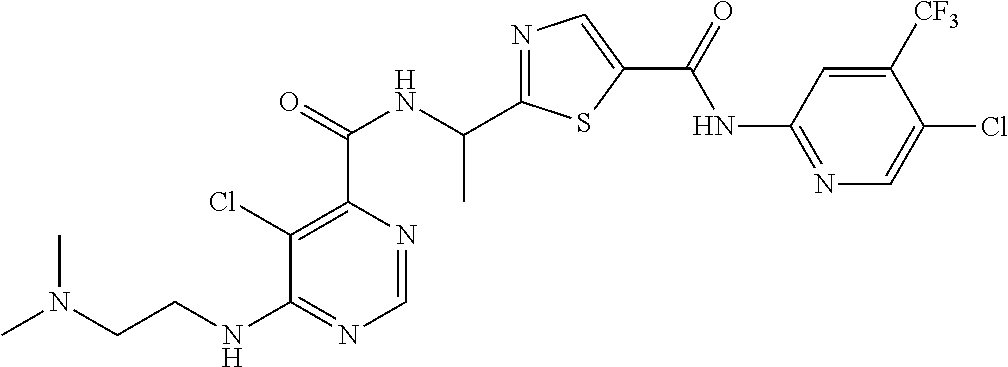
N1=C(C(NC(C2=C(Cl)C(NCCN(C)C)=NC=N2)=O)C)SC(C(=O)NC2=NC=C(Cl)C([CF3])=C2)=C1
